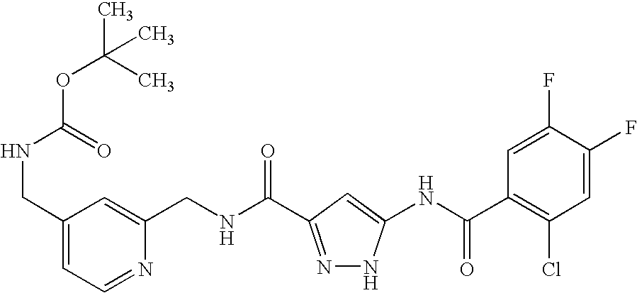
C(NC(=O)C1=NNC(NC(C2=C(Cl)C=C(F)C(F)=C2)=O)=C1)C1=CC(CNC(OC(C)(C)C)=O)=CC=N1
